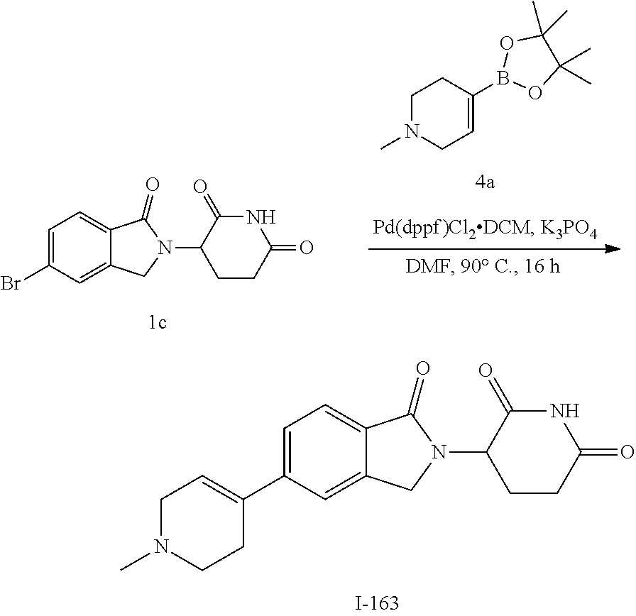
C1=C(Br)C=C2C(=C1)C(=O)N(C1CCC(=O)NC1=O)C2.C1N(C)CC=C(B2OC(C)(C)C(C)(C)O2)C1.C1=C(C2=CCN(C)CC2)C=C2C(=C1)C(=O)N(C1CCC(=O)NC1=O)C2
